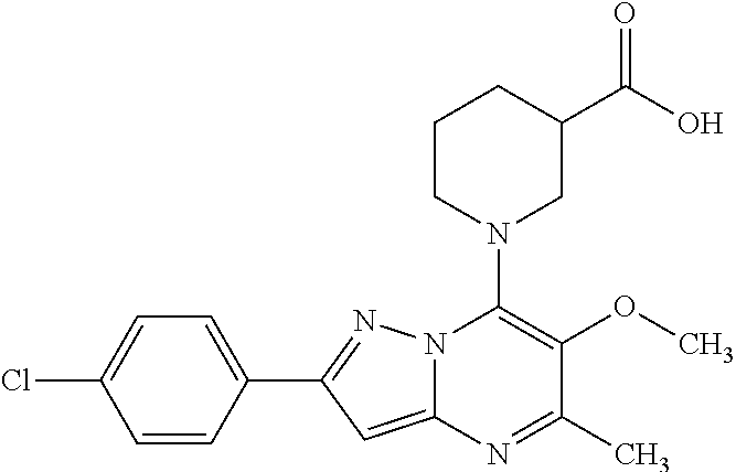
C1=C(C2=NN3C(=C2)N=C(C)C(OC)=C3N2CC(C(O)=O)CCC2)C=CC(Cl)=C1
